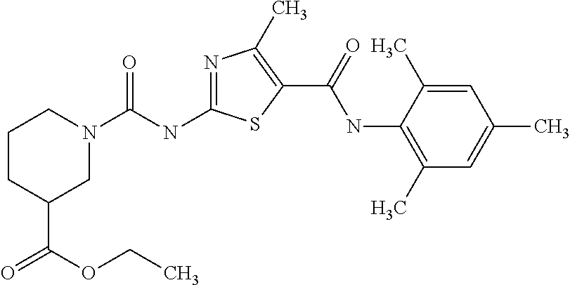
N1=C(NC(N2CCCC(C(OCC)=O)C2)=O)SC(C(=O)NC2=C(C)C=C(C)C=C2C)=C1C
